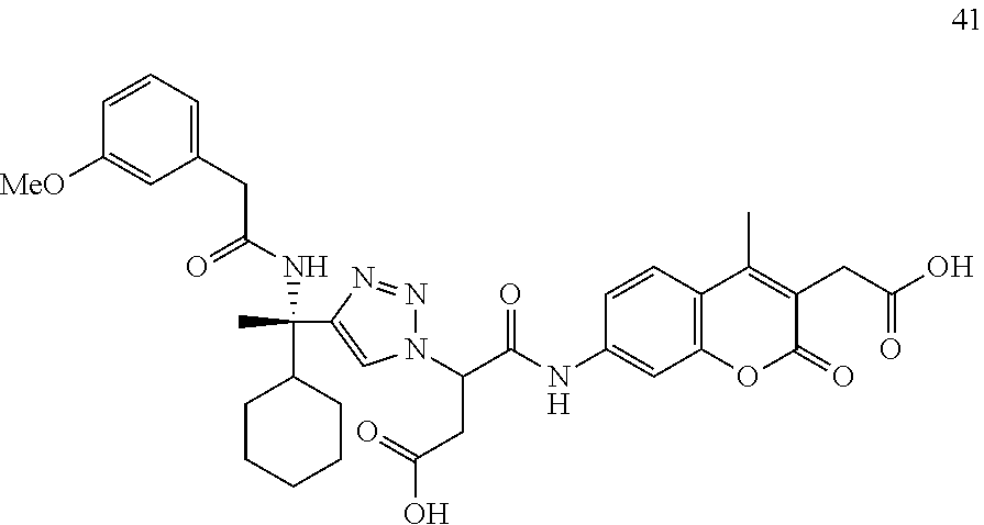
C1=CC2=C(C=C1NC(C(CC(O)=O)N1N=NC(C(C)(C3CCCCC3)NC(=O)CC3=CC=CC([MeO])=C3)=C1)=O)OC(=O)C(CC(O)=O)=C2C
